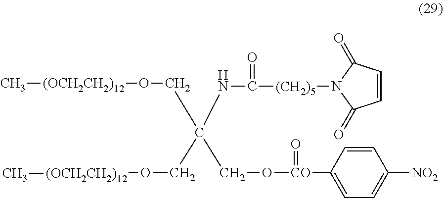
C[(OCH2CH2)12]OCC(CO[(OCH2CH2)12]C)(NC([(CH2)5]N1C(=O)C=CC1=O)=O)CO[CO](C1=CC=C([NO2])C=C1)=O
